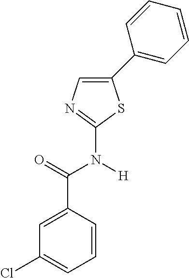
C1(C2=CC=CC=C2)=CN=C(N([H])C(=O)C2=CC(Cl)=CC=C2)S1
